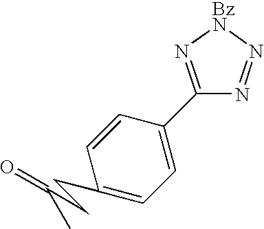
C1=CC(CCC(=O)C)=CC=C1C1=N[BzN]N=N1
